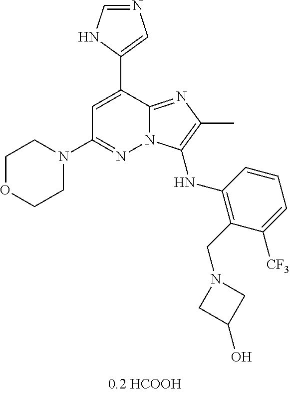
C1(C2=CC(N3CCOCC3)=NN3C2=NC(C)=C3NC2=C(CN3CC(O)C3)C([CF3])=CC=C2)=CN=CN1
